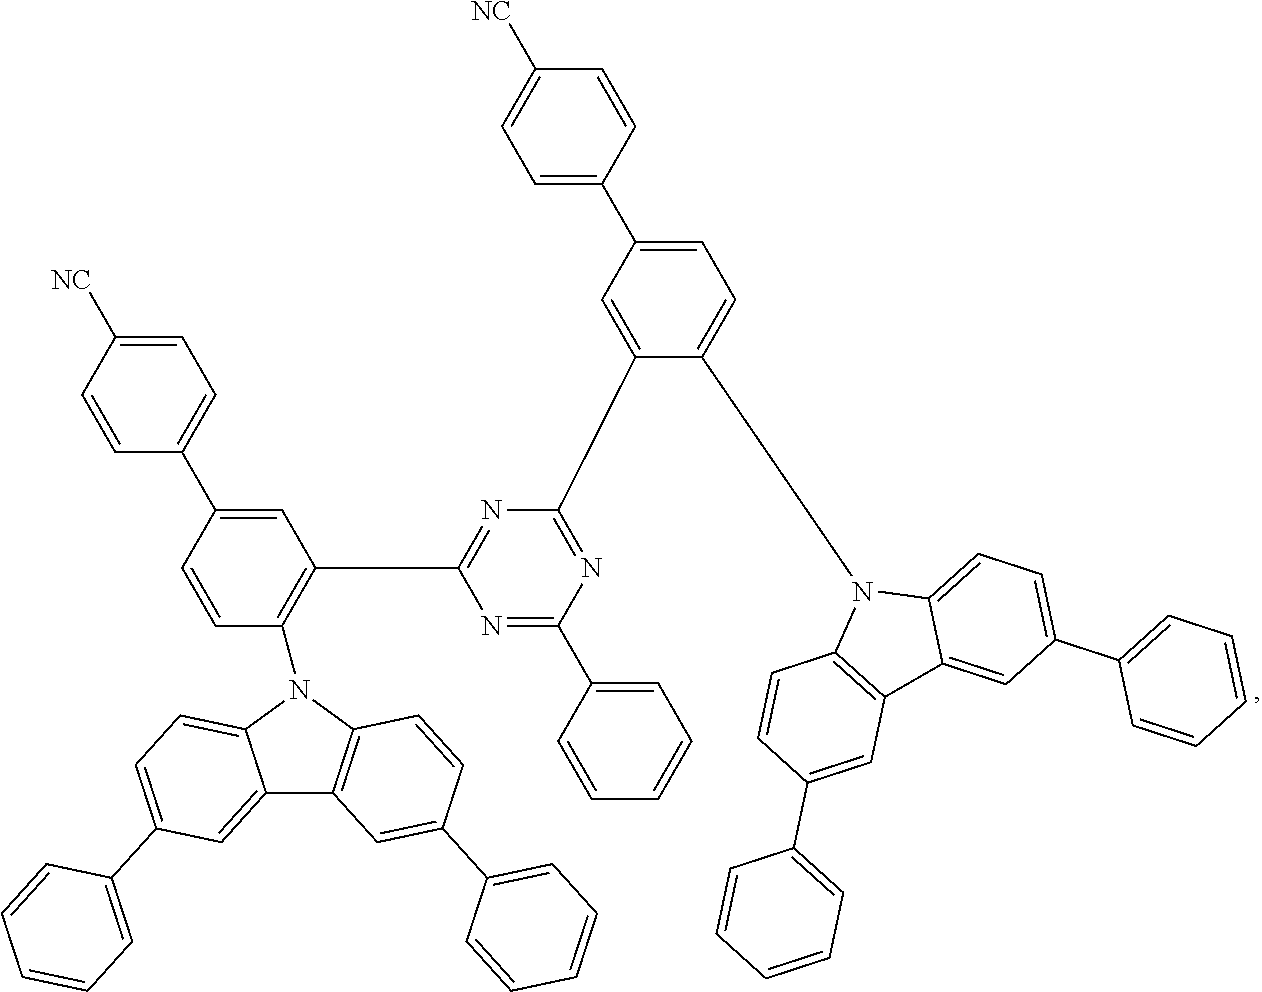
C12=CC(C3=CC=CC=C3)=CC=C1N(C1=CC=C(C3=CC=C([NC])C=C3)C=C1C1=NC(C3=CC=CC=C3)=NC(C3=C(N4C5=C(C6=CC(C7=CC=CC=C7)=CC=C64)C=C(C4=CC=CC=C4)C=C5)C=CC(C4=CC=C([NC])C=C4)=C3)=N1)C1=C2C=C(C2=CC=CC=C2)C=C1
